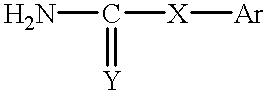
NC(=[Y])[X][Ar]
